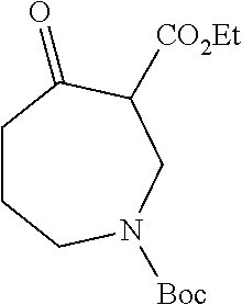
C1CCN([Boc])CC([CO2Et])C1=O
